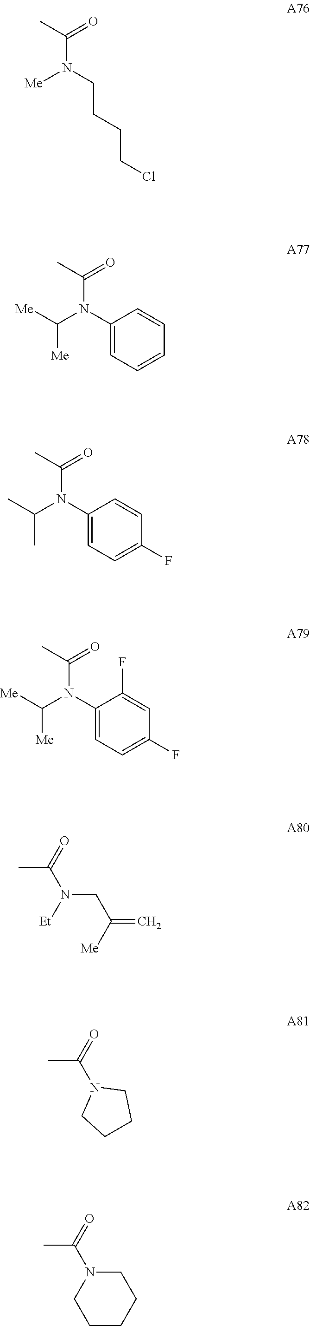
CC(N(CCCCCl)[Me])=O.[Me]C(N(C1=CC=CC=C1)C(C)=O)[Me].CC(N(C1=CC=C(F)C=C1)C(C)=O)C.[Me]C(N(C1=CC=C(F)C=C1F)C(C)=O)[Me].CC(N(CC(=C)[Me])[Et])=O.CC(N1CCCC1)=O.CC(N1CCCCC1)=O
